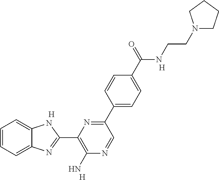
C1=CC=C2C(=C1)NC(C1=C(N)N=CC(C3=CC=C(C(=O)NCCN4CCCC4)C=C3)=N1)=N2.[H].[H].[H]
